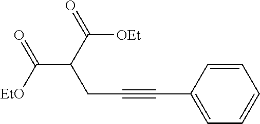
C(C#CC1=CC=CC=C1)C(C([EtO])=O)C([OEt])=O
